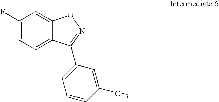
C1(F)=CC=C2C(=C1)ON=C2C1=CC=CC([CF3])=C1
